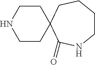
C1CNCCC12C(=O)NCCCC2
